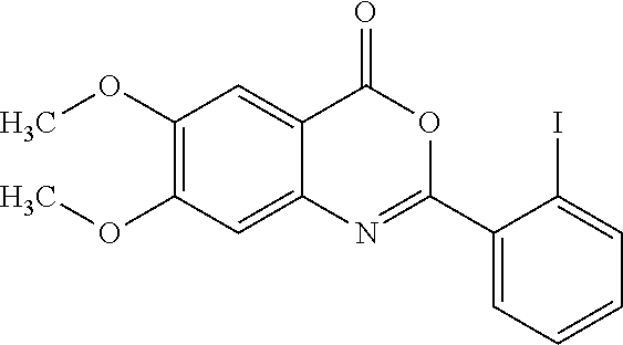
C1(OC)=C(OC)C=C2C(=C1)C(=O)OC(C1=CC=CC=C1I)=N2
